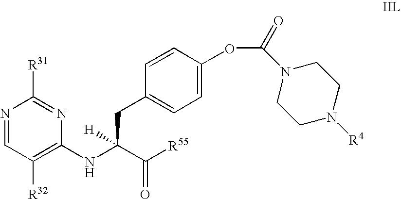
C1(NC(C([R55])=O)(CC2=CC=C(OC(=O)N3CCN([R4])CC3)C=C2)[H])=C([R32])C=NC([R31])=N1
